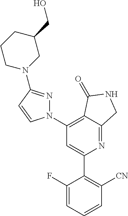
C1(C2=C([CN])C=CC=C2F)=CC(N2N=C(N3CC(CO)CCC3)C=C2)=C2C(=N1)CNC2=O
